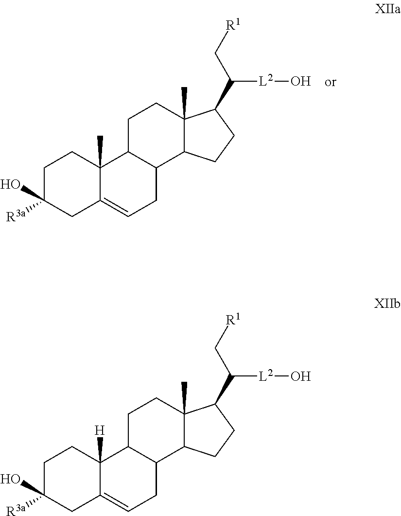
C1C2C(C3C(C)(C1)C(C(C[R1])[L2]O)CC3)CC=C1C2([H])CCC(O)([R3a])C1.C1C2C(C3C(C)(C1)C(C(C[R1])[L2]O)CC3)CC=C1C2(C)CCC(O)([R3a])C1
